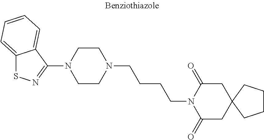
C1CN(CCCCN2C(=O)CC3(CC2=O)CCCC3)CCN1C1=NSC2=CC=CC=C12
